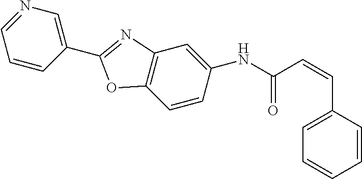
C1=C(C=CC(=O)NC2=CC3=C(C=C2)OC(C2=CN=CC=C2)=N3)C=CC=C1
